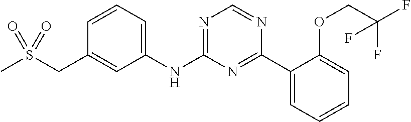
C1(NC2=NC=NC(C3=CC=CC=C3OCC(F)(F)F)=N2)=CC=CC(CS(C)(=O)=O)=C1
